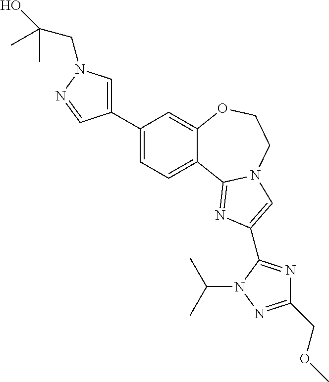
C1(C2=CN(CC(C)(O)C)N=C2)=CC=C2C(=C1)OCCN1C2=NC(C2=NC(COC)=NN2C(C)C)=C1
